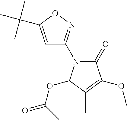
C1=C(C(C)(C)C)ON=C1N1C(=O)C(OC)=C(C)C1OC(=O)C
